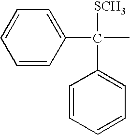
[SCH3]C(C1=CC=CC=C1)(C1=CC=CC=C1)C
